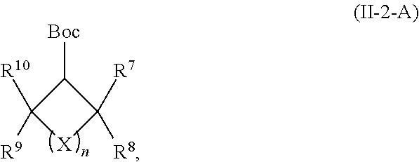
C1([R10])([R9])[X]C([R7])([R8])C1[Boc]
